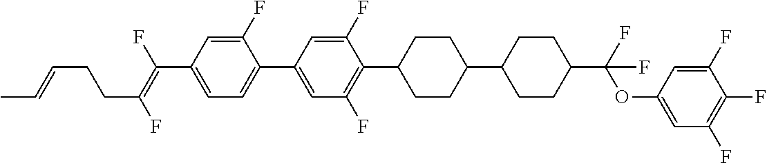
C1=C(F)C(C2=CC(F)=C(C3CCC(C4CCC(C(OC5=CC(F)=C(F)C(F)=C5)(F)F)CC4)CC3)C(F)=C2)=CC=C1C(=C(F)CCC=CC)F
